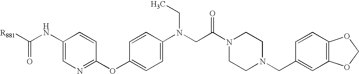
C1(OC2=CC=C(N(CC(N3CCN(CC4=CC5=C(C=C4)OCO5)CC3)=O)CC)C=C2)=NC=C(NC(=O)[R881])C=C1
